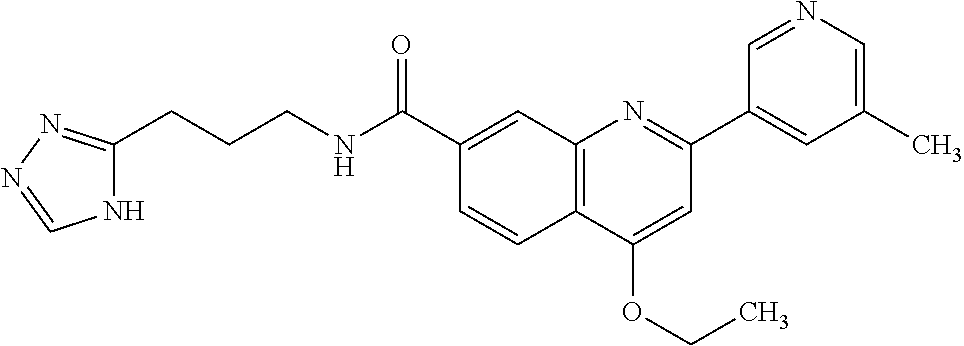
C1(C(NCCCC2=NN=CN2)=O)=CC2=C(C=C1)C(OCC)=CC(C1=CC(C)=CN=C1)=N2
